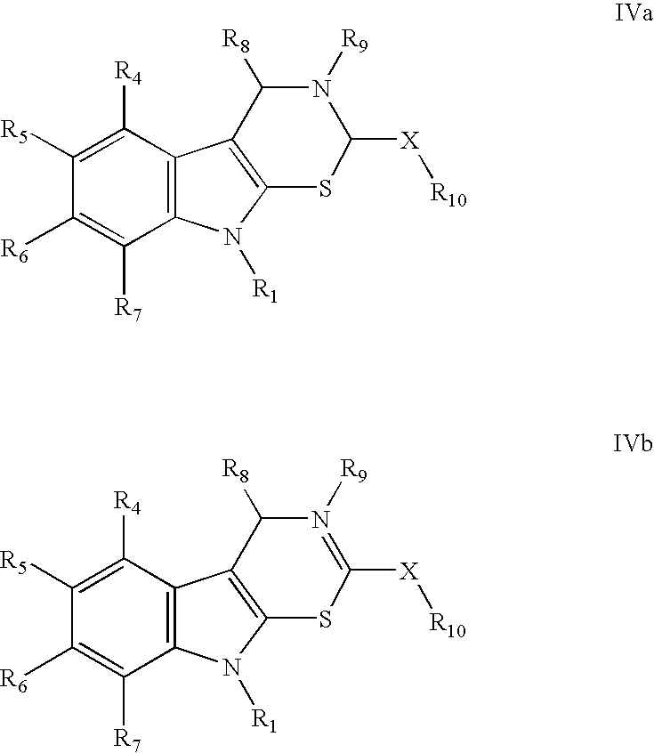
C12=C(N([R1])C3=C1C([R8])N([R9])C([X][R10])S3)C([R7])=C([R6])C([R5])=C2[R4].C12=C(N([R1])C3=C1C([R8])N([R9])=C([X][R10])S3)C([R7])=C([R6])C([R5])=C2[R4]
